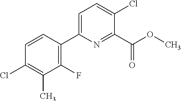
COC(C1=NC(C2=C(F)C(C)=C(Cl)C=C2)=CC=C1Cl)=O
